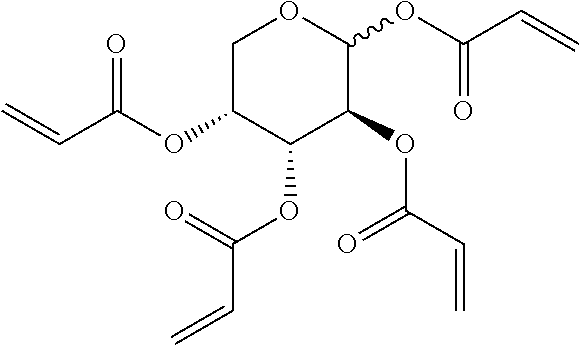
C=CC(OC1C(OC(C=C)=O)C(OC(C=C)=O)C(OC(C=C)=O)OC1)=O
